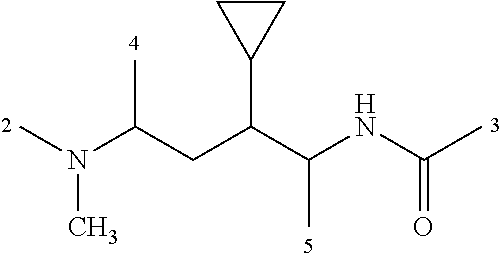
CN(C(CC(C(NC(C)=O)C)C1CC1)C)C
